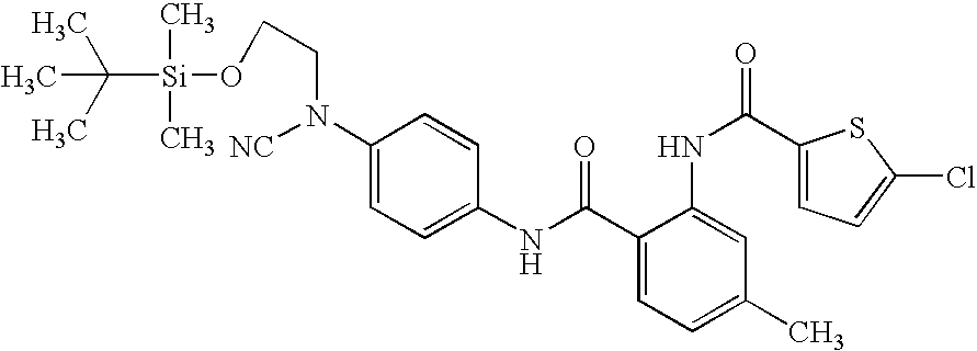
C1(NC(=O)C2=CC=C(C)C=C2NC(=O)C2=CC=C(Cl)S2)=CC=C(N(CCO[Si](C(C)(C)C)(C)C)[NC])C=C1
